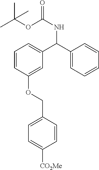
C1=CC(OCC2=CC=C([CO2Me])C=C2)=CC(C(C2=CC=CC=C2)NC(OC(C)(C)C)=O)=C1
